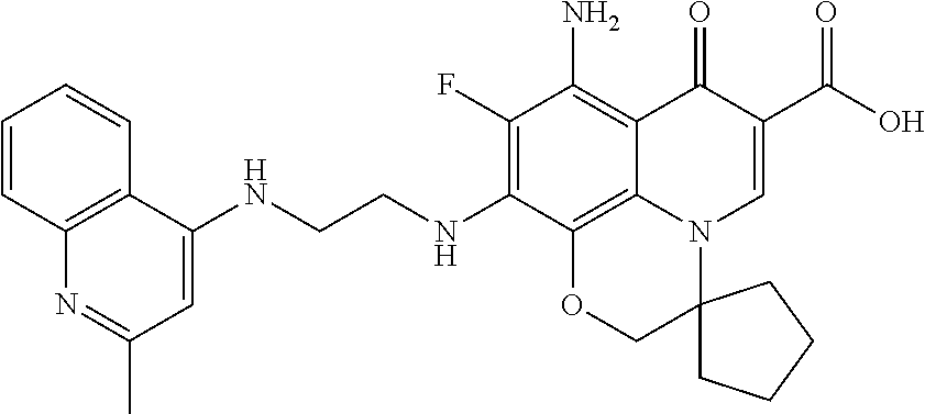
C1(F)=C(NCCNC2=CC(C)=NC3=C2C=CC=C3)C2=C3C(=C1N)C(=O)C(C(O)=O)=CN3C1(CO2)CCCC1
